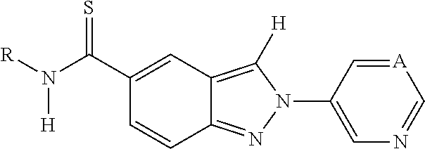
C12=NN(C3=CN=C[A]=C3)C([H])=C1C=C(C(N([R])[H])=S)C=C2
